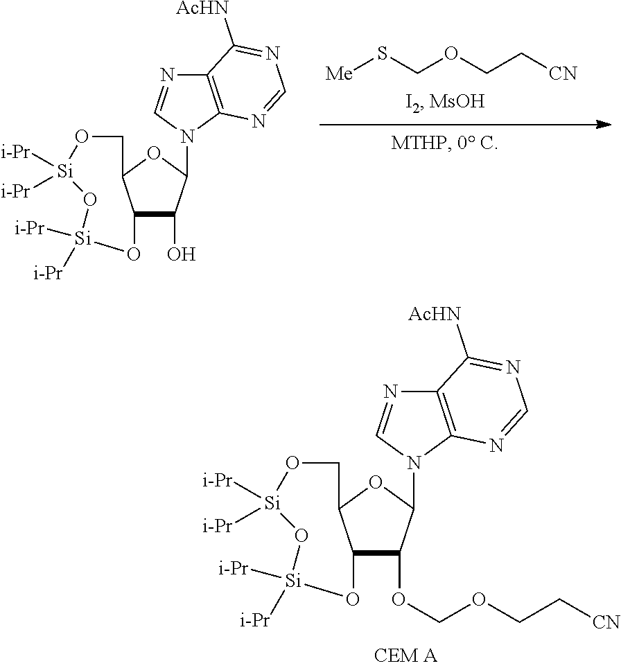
C12C(O)C(N3C4=C(N=C3)C([AcHN])=NC=N4)OC1CO[Si]([i-Pr])([i-Pr])O[Si]([i-Pr])([i-Pr])O2.[Me]SCOCC[CN].C12C(OCOCC[CN])C(N3C4=C(N=C3)C([AcHN])=NC=N4)OC1CO[Si]([i-Pr])([i-Pr])O[Si]([i-Pr])([i-Pr])O2
